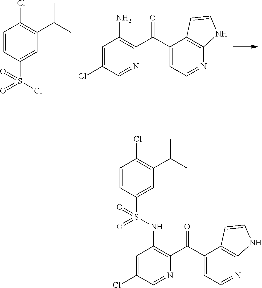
ClS(C1=CC(C(C)C)=C(Cl)C=C1)(=O)=O.C1=C(Cl)C=NC(C(C2=CC=NC3=C2C=CN3)=O)=C1N.C1=C(Cl)C=NC(C(C2=CC=NC3=C2C=CN3)=O)=C1NS(=O)(=O)C1=CC(C(C)C)=C(Cl)C=C1
